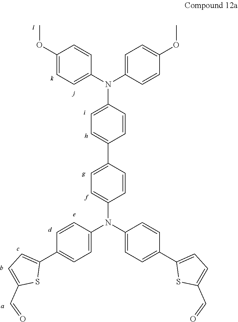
C1=C(N(C2=CC=C(C3=CC=C(C=O)S3)C=C2)C2=CC=C(C3=CC=C(N(C4=CC=C(OC)C=C4)C4=CC=C(OC)C=C4)C=C3)C=C2)C=CC(C2=CC=C(C=O)S2)=C1
